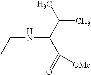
CCNC(C(=O)[OMe])C(C)C
